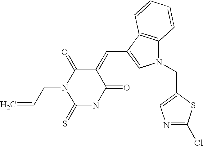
N1(CC2=CN=C(Cl)S2)C2=C(C(C=C3C(=O)N(CC=C)C(=S)NC3=O)=C1)C=CC=C2
